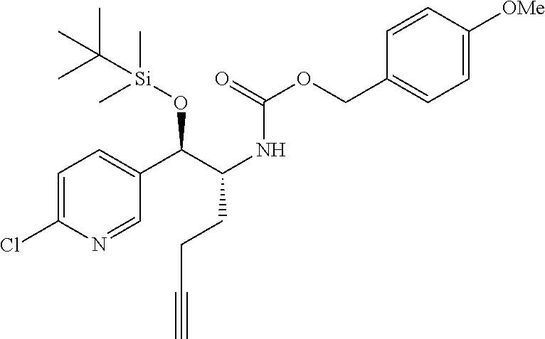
C1=C(Cl)N=CC(C(C(NC(=O)OCC2=CC=C([OMe])C=C2)CCC#C)O[Si](C)(C)C(C)(C)C)=C1
